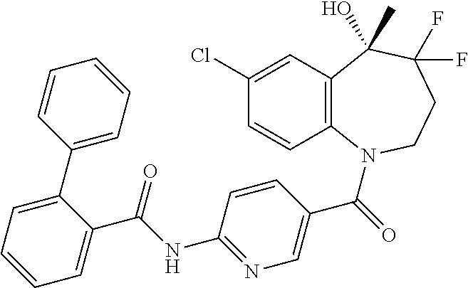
C12=C(N(C(=O)C3=CN=C(NC(C4=CC=CC=C4C4=CC=CC=C4)=O)C=C3)CCC(F)(F)C1(C)O)C=CC(Cl)=C2
